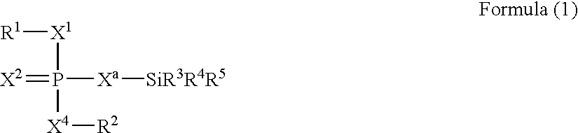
[R1][X1]P([Xa][SiR3R4R5])([X4][R2])=[X2]
